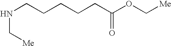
N(C[Me])CCCCCC(OC[Me])=O
